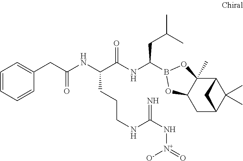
C12C3(C)C(CC(C1(C)C)C2)OB(C(NC(C(NC(CC1=CC=CC=C1)=O)CCCNC(N[N+]([O-])=O)=N)=O)CC(C)C)O3
